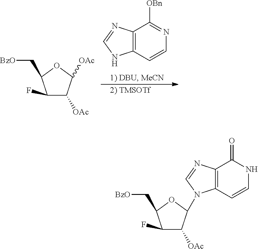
C1(F)C([OAc])C([OAc])OC1C[BzO].C12=C(C=CN=C1[OBn])NC=N2.C1(F)C([OAc])C(N2C3=C(C(=O)NC=C3)N=C2)OC1C[BzO]
